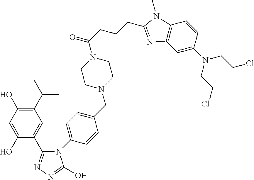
N1(C2=CC=C(CN3CCN(C(=O)CCCC4=NC5=C(C=CC(N(CCCl)CCCl)=C5)N4C)CC3)C=C2)C(C2=CC(C(C)C)=C(O)C=C2O)=NN=C1O
